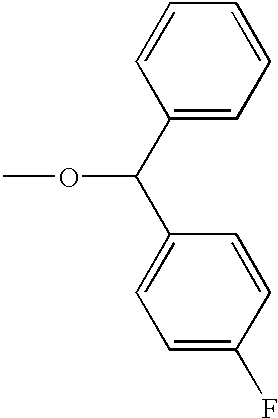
C1(C(C2=CC=C(F)C=C2)OC)=CC=CC=C1
